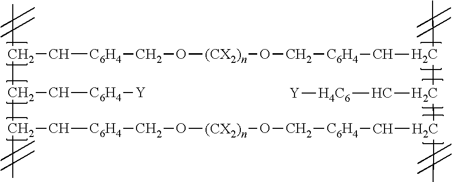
CC1C(C[C6H4][Y])C(C)C[C6H4]CO[(CX2)n]OC[C6H4]CC(C)C(C[H4C6][Y])C(C)C[C6H4]CO[(CX2)n]OC[C6H4]C1
